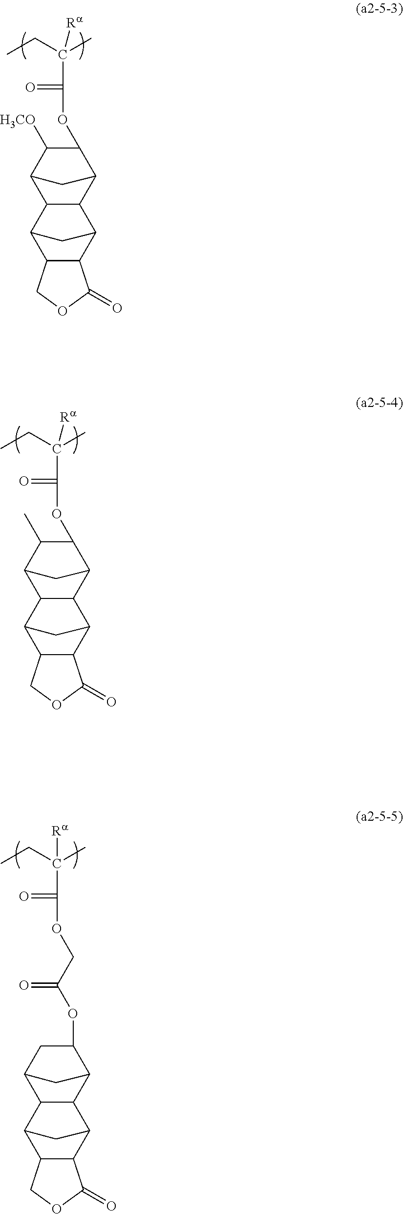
CCC(C)([Ra])C(=O)OC1C([H3CO])C2CC1C1C2C2C3C(C1C2)C(=O)OC3.CCC(C)([Ra])C(=O)OC1C(C)C2CC1C1C2C2C3C(C1C2)C(=O)OC3.CCC(C)([Ra])C(=O)OCC(OC1CC2CC1C1C2C2C3C(C1C2)C(=O)OC3)=O
